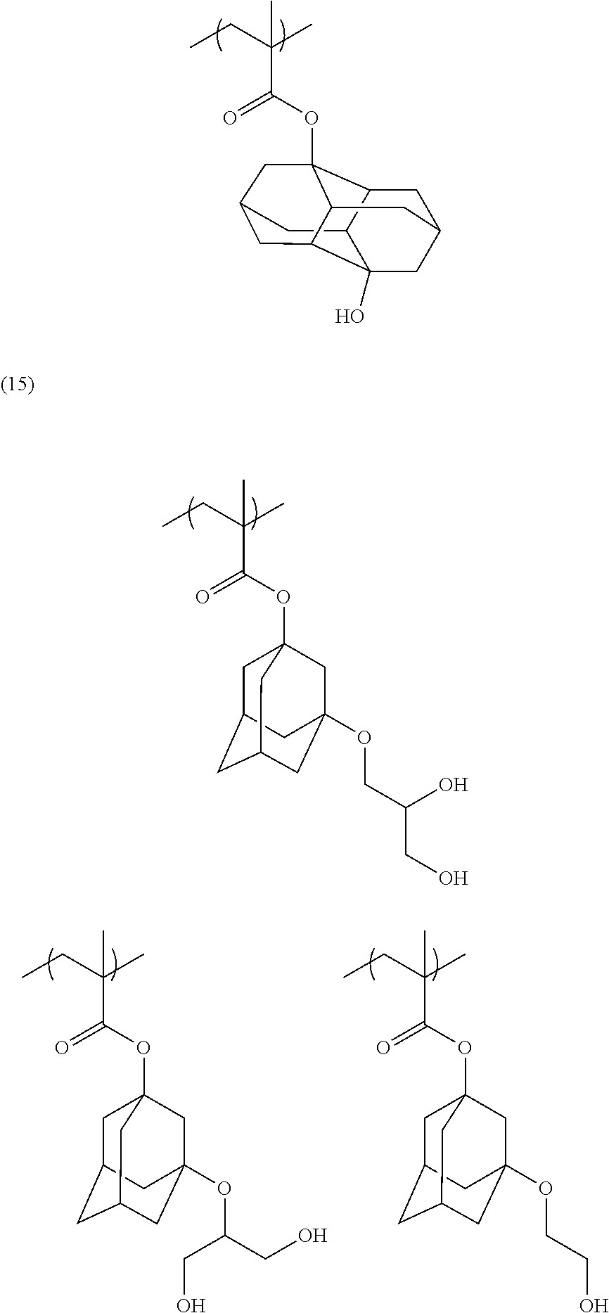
C12CC3CC4(OC(C(CC)(C)C)=O)C1CC1CC2(O)C(C4C1)C3.CCC(C)(C(OC12CC3CC(CC(OCC(CO)O)(C1)C3)C2)=O)C.CCC(C)(C(OC12CC3CC(CC(OC(CO)CO)(C1)C3)C2)=O)C.CCC(C)(C(OC12CC3CC(CC(OCCO)(C1)C3)C2)=O)C
